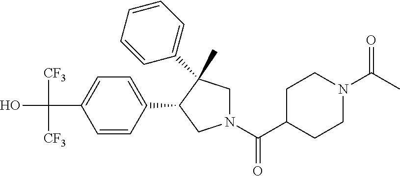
C(C1=CC=C(C2CN(C(C3CCN(C(C)=O)CC3)=O)CC2(C)C2=CC=CC=C2)C=C1)(O)([CF3])[CF3]
